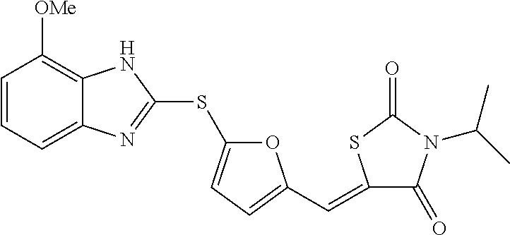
C1=CC=C2C(=C1[OMe])NC(SC1=CC=C(C=C3C(=O)N(C(C)C)C(=O)S3)O1)=N2
